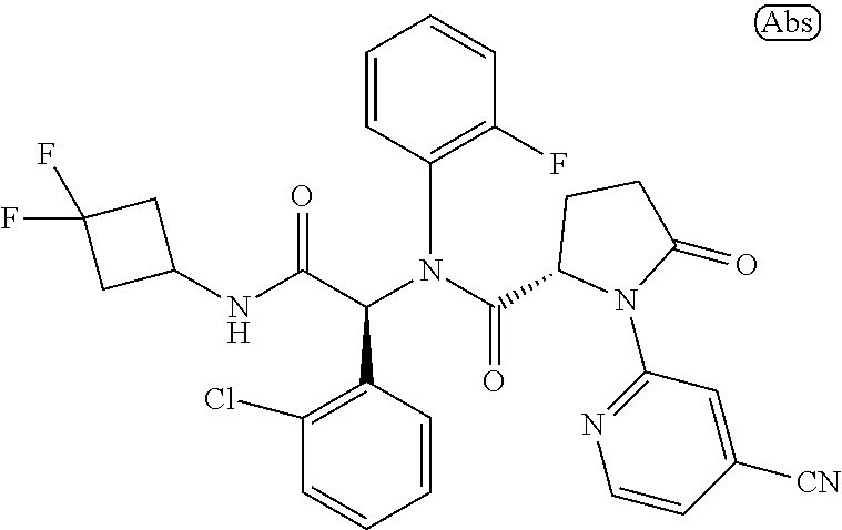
C1=CC(C(C(NC2CC(F)(F)C2)=O)N(C(=O)C2N(C3=NC=CC([CN])=C3)C(=O)CC2)C2=C(F)C=CC=C2)=C(Cl)C=C1
